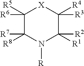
C1([R5])([R6])C([R8])([R7])N([R])C([R1])([R2])C([R4])([R3])[X]1
